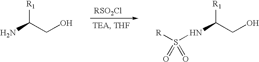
NC(CO)[R1].N(C(CO)[R1])S([R])(=O)=O
